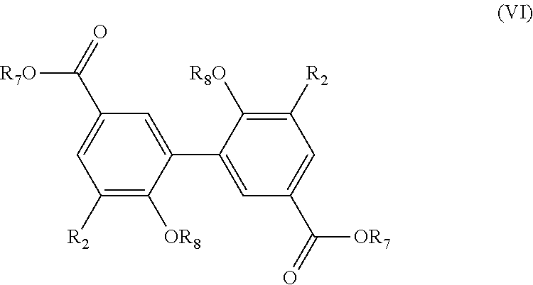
C1([R2])=C([OR8])C(C2=CC(C([OR7])=O)=CC([R2])=C2[R8O])=CC(C([R7O])=O)=C1
